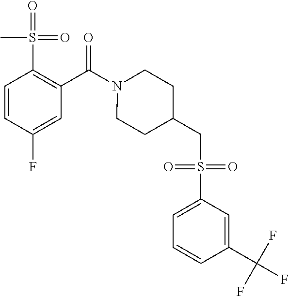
C1=CC(F)=CC(C(N2CCC(CS(C3=CC=CC(C(F)(F)F)=C3)(=O)=O)CC2)=O)=C1S(=O)(=O)C
